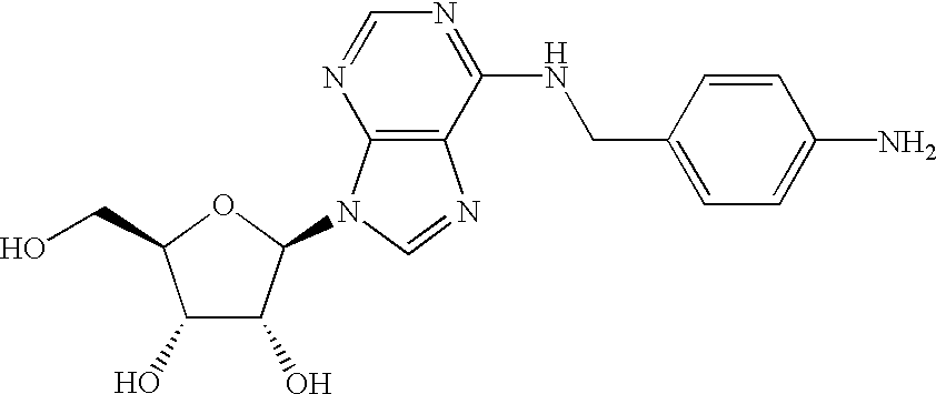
C12=C(N=CN1C1C(O)C(O)C(CO)O1)C(NCC1=CC=C(N)C=C1)=NC=N2
